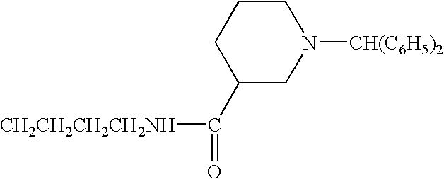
[CH2CH2CH2CH2NH]C(C1CN([CH(C6H5)2])CCC1)=O
